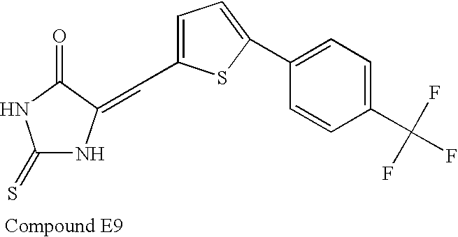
C1(C=C2NC(=S)NC2=O)=CC=C(C2=CC=C(C(F)(F)F)C=C2)S1
